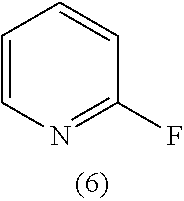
C1=CN=C(F)C=C1
